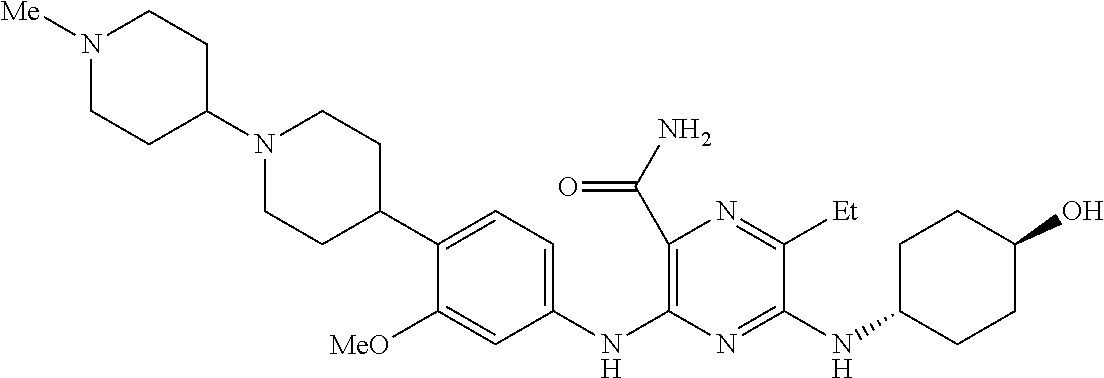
C1(C(N)=O)=C(NC2=CC=C(C3CCN(C4CCN([Me])CC4)CC3)C([MeO])=C2)N=C(NC2CCC(O)CC2)C([Et])=N1
